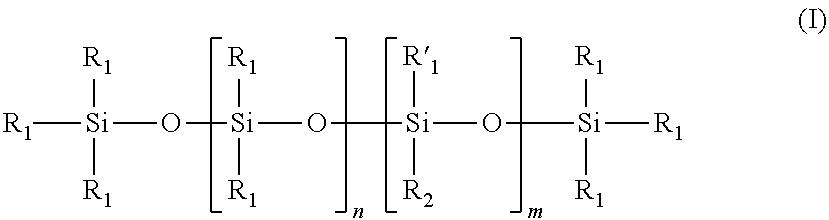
[R1][Si](O[Si](O[Si]([R2])([R1])O[Si]([R1])([R1])[R1])([R1])[R1])([R1])[R1]
